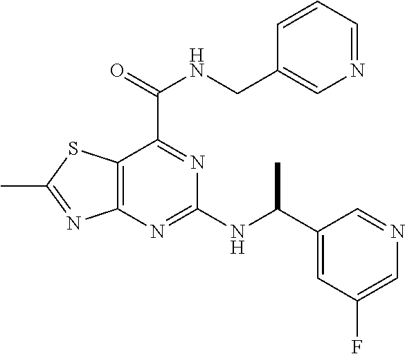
C12=C(N=C(NC(C3=CC(F)=CN=C3)C)N=C1C(=O)NCC1=CN=CC=C1)N=C(C)S2
